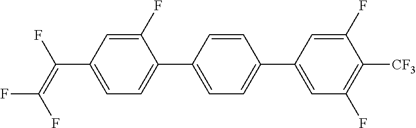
C1(F)=CC(C(=C(F)F)F)=CC=C1C1=CC=C(C2=CC(F)=C([CF3])C(F)=C2)C=C1
